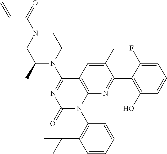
C12=C(C(N3CCN(C(C=C)=O)CC3C)=NC(=O)N1C1=C(C(C)C)C=CC=C1)C=C(C)C(C1=C(O)C=CC=C1F)=N2
